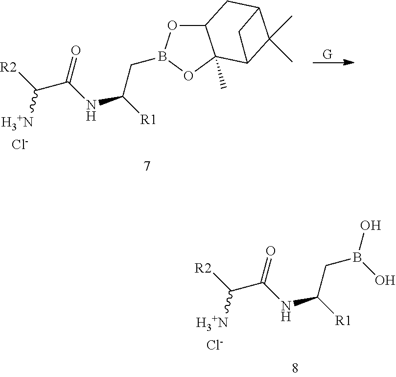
[Cl-].B(CC([R1])NC(C([R2])[H3+N])=O)(O)O.[G].O1C2C(C)(OB1CC([R1])NC(C([R2])[H3+N])=O)C1C(C)(C)C(C2)C1.[Cl-]
